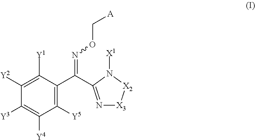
C1([Y2])=C([Y1])C(C(=NOC[A])C2=N[X3][X2]N2[X1])=C([Y5])C([Y4])=C1[Y3]
